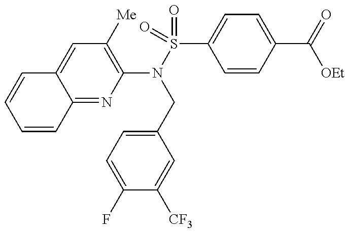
C1=CC2=NC(N(S(=O)(=O)C3=CC=C(C(=O)[OEt])C=C3)CC3=CC=C(F)C([CF3])=C3)=C([Me])C=C2C=C1
